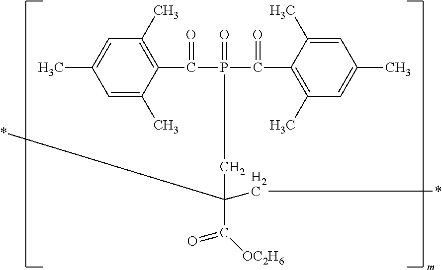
C1=C(C)C(C(=O)P(=O)(C(=O)C2=C(C)C=C(C)C=C2C)CC(*)(C*)C(=O)[OC2H6])=C(C)C=C1C
